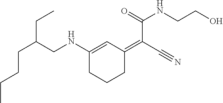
C1(NCC(CCCC)CC)=CC(=C(C#N)C(=O)NCCO)CCC1
